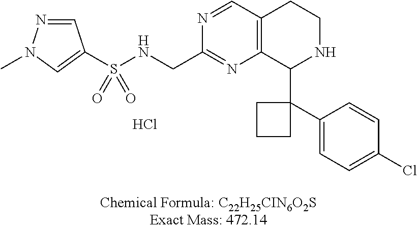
C1=NN(C)C=C1S(NCC1=NC2=C(C=N1)CCNC2C1(C2=CC=C(Cl)C=C2)CCC1)(=O)=O.Cl
